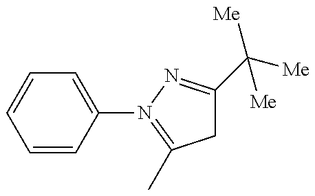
C1C(C([Me])([Me])[Me])=NN(C2=CC=CC=C2)=C1C
